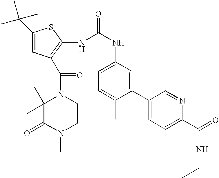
C1(C(C)(C)C)=CC(C(N2C(C)(C)C(=O)N(C)CC2)=O)=C(NC(=O)NC2=CC=C(C)C(C3=CC=C(C(NCC)=O)N=C3)=C2)S1
